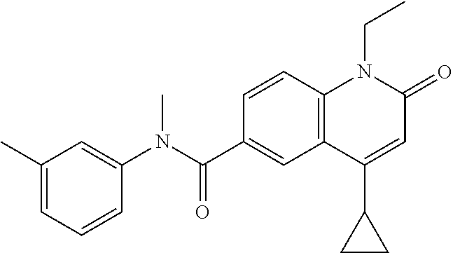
C1(N(C(C2=CC3=C(C=C2)N(CC)C(=O)C=C3C2CC2)=O)C)=CC(C)=CC=C1
